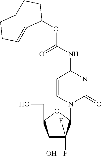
C1(O)C(F)(F)C(N2C(=O)NC(NC(OC3CCCCCC=C3)=O)C=C2)OC1CO
